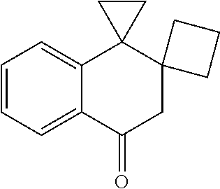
C1=CC=C2C(=C1)C1(C3(CC2=O)CCC3)CC1
